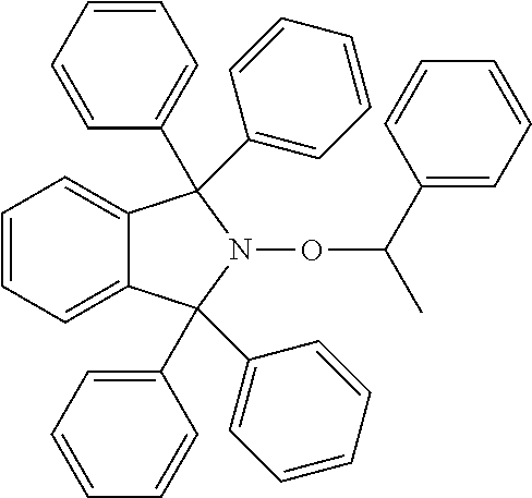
C1=CC=C2C(=C1)C(C1=CC=CC=C1)(C1=CC=CC=C1)N(OC(C)C1=CC=CC=C1)C2(C1=CC=CC=C1)C1=CC=CC=C1
